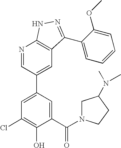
N1=CC(C2=CC(Cl)=C(O)C(C(=O)N3CC(N(C)C)CC3)=C2)=CC2=C1NN=C2C1=CC=CC=C1OC
